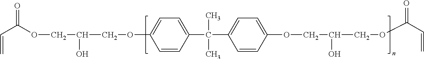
C=CC(=O)OCC(O)COC1=CC=C(C(C2=CC=C(OCC(O)COC(C=C)=O)C=C2)(C)C)C=C1
